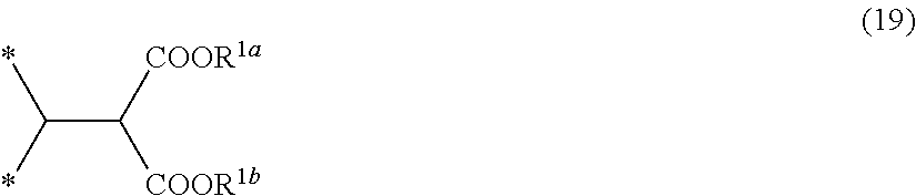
*C(*)C([COOR1b])[COOR1a]
